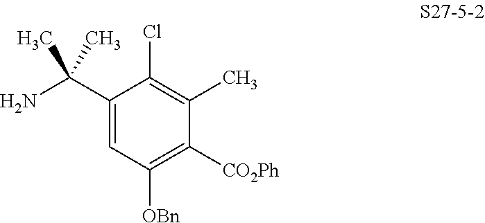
C1(C(N)(C)C)=CC([OBn])=C([CO2Ph])C(C)=C1Cl
